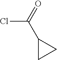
ClC(=O)C1CC1
